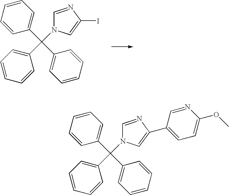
C1(C(C2=CC=CC=C2)(C2=CC=CC=C2)N2C=NC(I)=C2)=CC=CC=C1.C1(C(C2=CC=CC=C2)(C2=CC=CC=C2)N2C=NC(C3=CC=C(OC)N=C3)=C2)=CC=CC=C1
